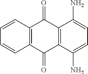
C12=C(C(N)=CC=C1N)C(=O)C1=C(C2=O)C=CC=C1
